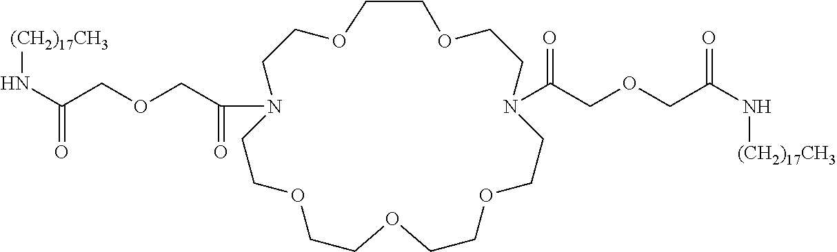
N(C(COCC(=O)N1CCOCCOCCOCCN(C(=O)COCC(=O)N[(CH2)17CH3])CCOCCOCC1)=O)[(CH2)17CH3]
